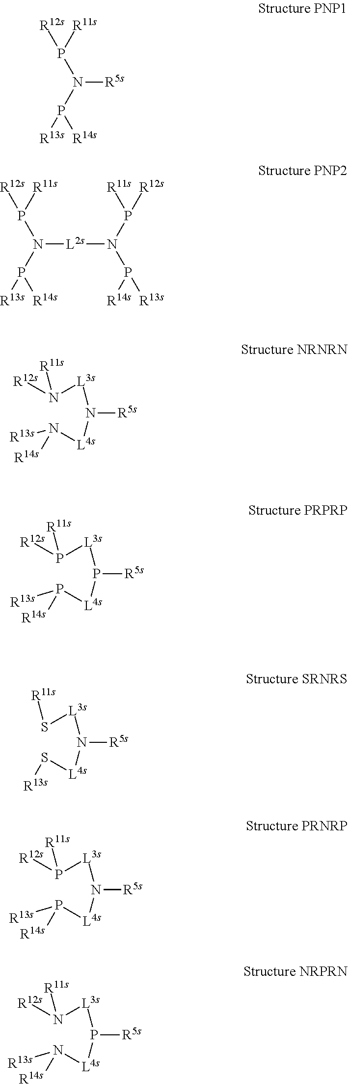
[R12s]P(N(P([R13s])[R14s])[R5s])[R11s].[R12s]P(N(P([R13s])[R14s])[L2s]N(P([R14s])[R13s])P([R11s])[R12s])[R11s].N([R5s])([L3s]N([R12s])[R11s])[L4s]N([R14s])[R13s].P([R5s])([L3s]P([R12s])[R11s])[L4s]P([R14s])[R13s].N([R5s])([L3s]S[R11s])[L4s]S[R13s].N([R5s])([L3s]P([R12s])[R11s])[L4s]P([R14s])[R13s].P([R5s])([L3s]N([R12s])[R11s])[L4s]N([R14s])[R13s]
